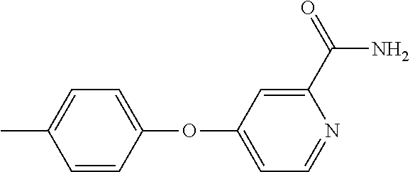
CC1=CC=C(OC2=CC=NC(C(=O)N)=C2)C=C1
